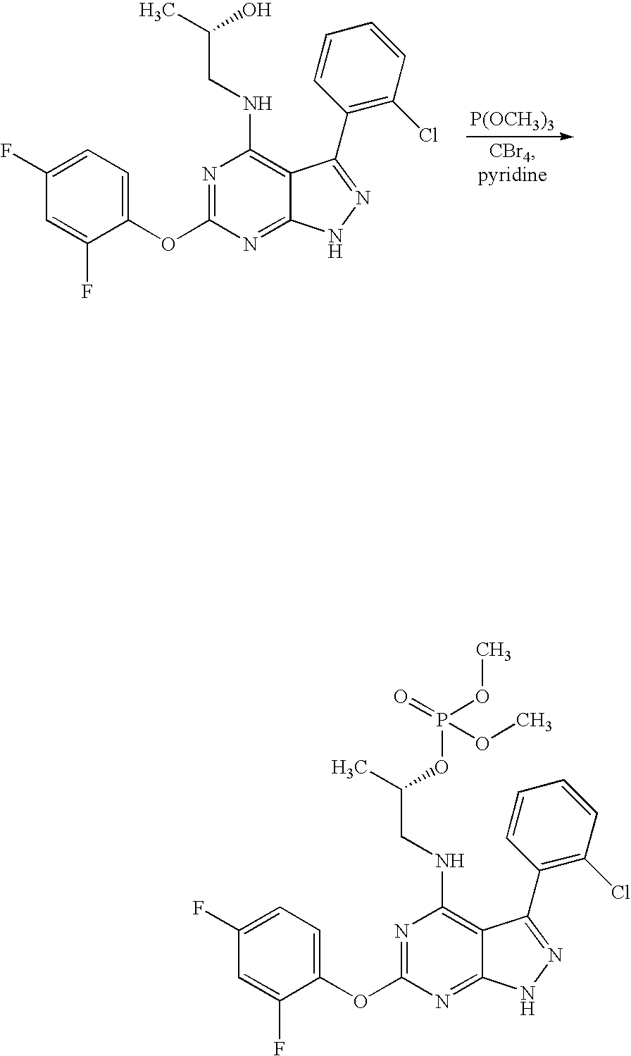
[P(OCH3)3].N1=C(OC2=CC=C(F)C=C2F)N=C2C(=C1NCC(C)O)C(C1=C(Cl)C=CC=C1)=NN2.N1=C(OC2=CC=C(F)C=C2F)N=C2C(=C1NCC(C)OP(OC)(=O)OC)C(C1=C(Cl)C=CC=C1)=NN2
